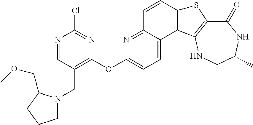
C1(=O)C2=C(NCC(C)N1)C1=C(S2)C=CC2=NC(OC3=C(CN4CCCC4COC)C=NC(Cl)=N3)=CC=C12
